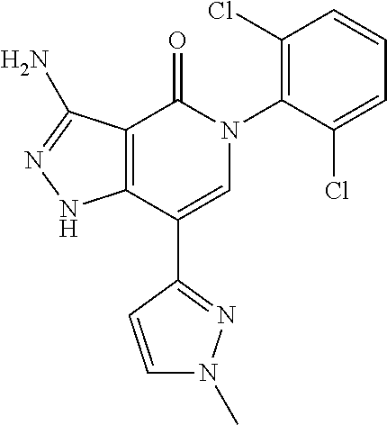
C1=C(Cl)C(N2C(=O)C3=C(C(C4=NN(C)C=C4)=C2)NN=C3N)=C(Cl)C=C1
